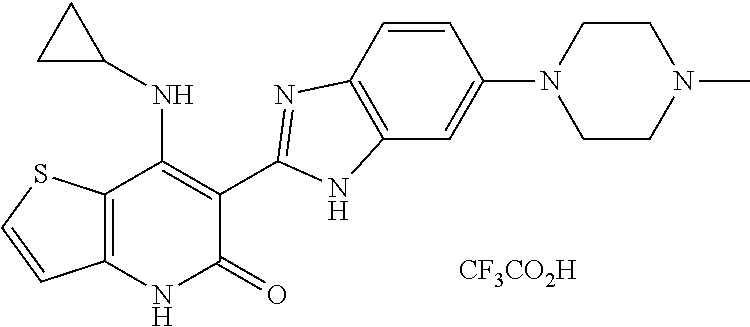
C12=C(NC(=O)C(C3=NC4=C(C=C(N5CCN(C)CC5)C=C4)N3)=C1NC1CC1)C=CS2.[CF3CO2H]
